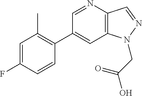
C1(C2=C(C)C=C(F)C=C2)=CC2=C(C=NN2CC(O)=O)N=C1
